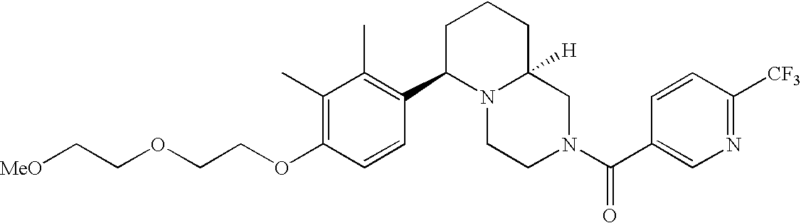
C(OC1=C(C)C(C)=C(C2N3C([H])(CN(C(C4=CN=C([CF3])C=C4)=O)CC3)CCC2)C=C1)COCC[MeO]
